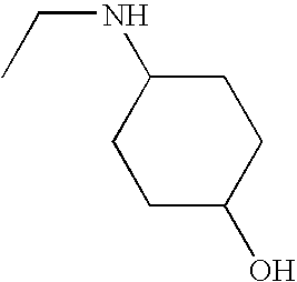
C(NC1CCC(O)CC1)C
